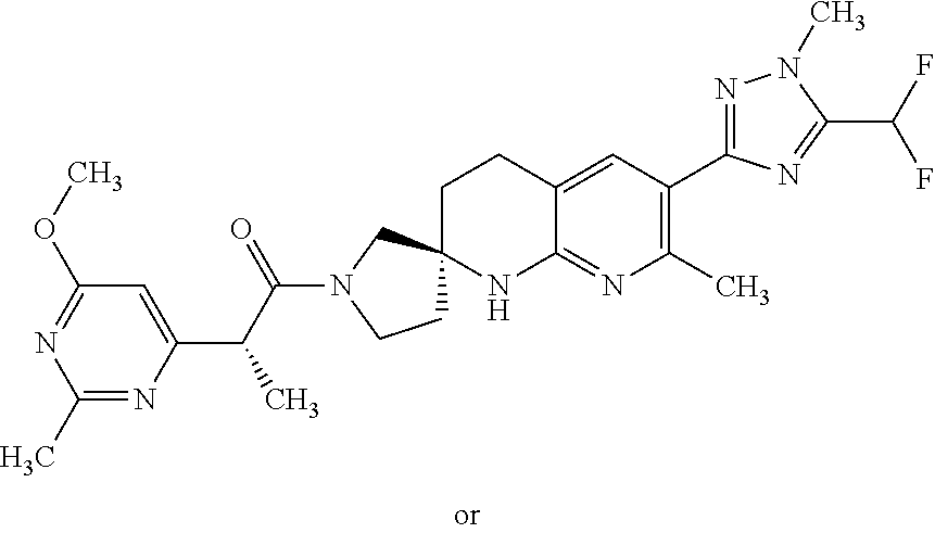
C1CN(C(C(C2=CC(OC)=NC(C)=N2)C)=O)CC12CCC1=CC(C3=NN(C)C(C(F)F)=N3)=C(C)N=C1N2
